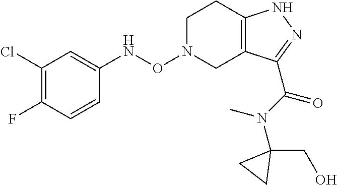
C1(Cl)=C(F)C=CC(NON2CC3=C(CC2)NN=C3C(N(C2(CO)CC2)C)=O)=C1
